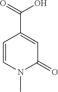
C1=CN(C)C(=O)C=C1C(=O)O
